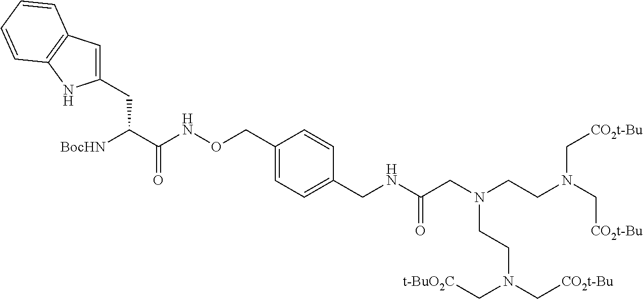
C1(CC(C(NOCC2=CC=C(CNC(CN(CCN(C[CO2t-Bu])C[CO2t-Bu])CCN(C[CO2t-Bu])C[t-BuO2C])=O)C=C2)=O)[BocHN])=CC2=C(N1)C=CC=C2
